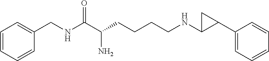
C1=CC=CC(CNC(C(CCCCNC2C(C3=CC=CC=C3)C2)N)=O)=C1
